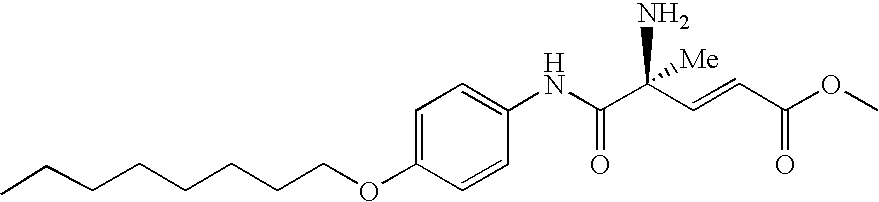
C1=C(OCCCCCCCC)C=CC(NC(C(C=CC(OC)=O)(N)[Me])=O)=C1
